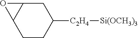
C1CC([C2H4][Si(OCH3)3])CC2C1O2
